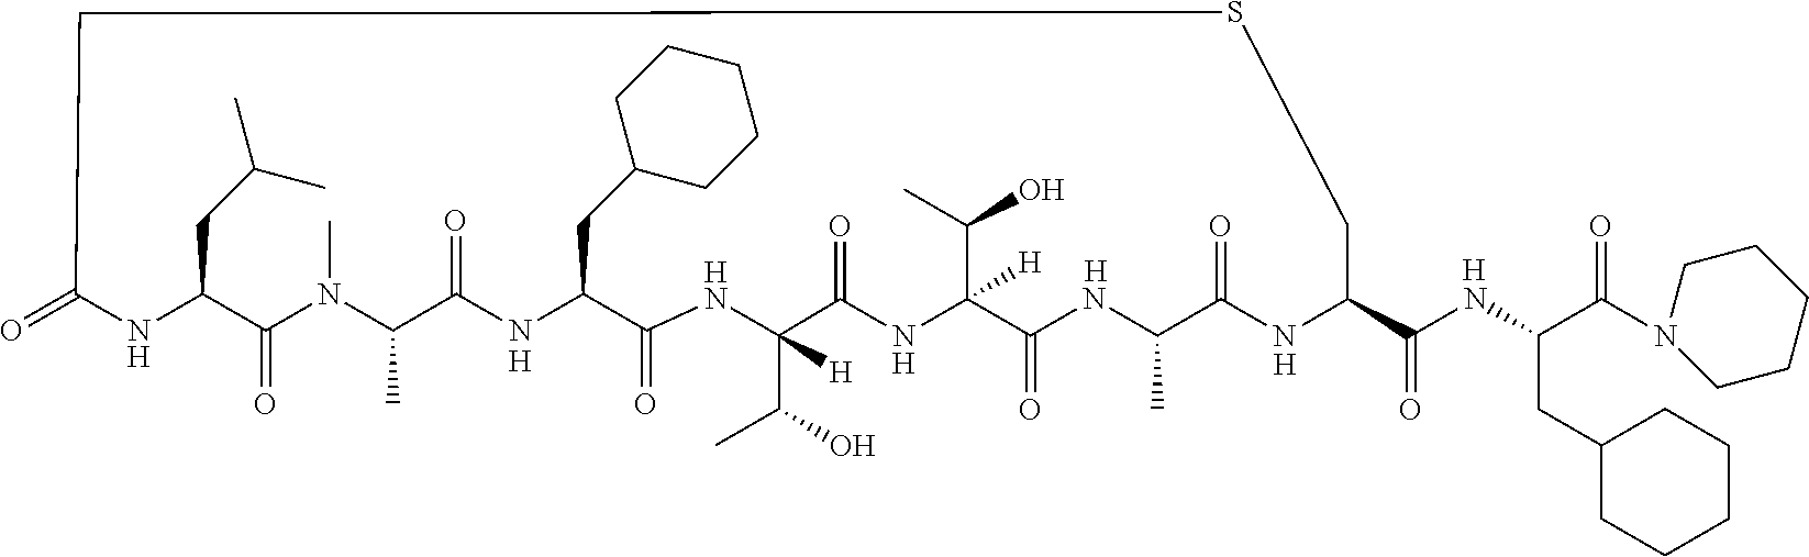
[H].[H].N1C(CC(C)C)C(=O)N(C)C(C)C(=O)NC(CC2CCCCC2)C(=O)NC([H])(C(O)C)C(=O)NC(C(C)O)([H])C(=O)NC(C)C(=O)NC(C(NC(CC2CCCCC2)C(N2CCCCC2)=O)=O)CSCC1=O.[H].[H].[H].[H].[H]
